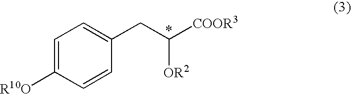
[R10O]C1=CC=C(CC([COOR3])[OR2])C=C1
